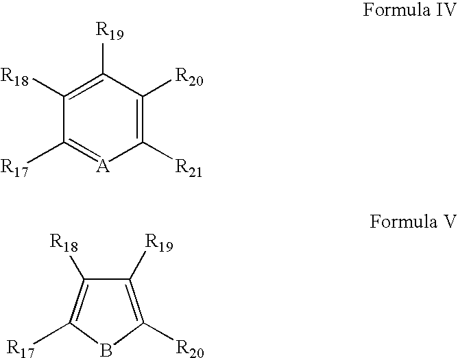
C1([R18])=C([R19])C([R20])=C([R21])[A]=C1[R17].C1([R19])=C([R20])BC([R17])=C1[R18]
